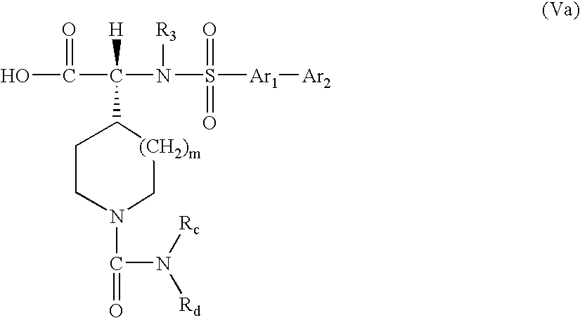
C1CN(C(N([Rc])[Rd])=O)C[(CH2)m]C1C(N(S([Ar1][Ar2])(=O)=O)[R3])(C(O)=O)[H]
